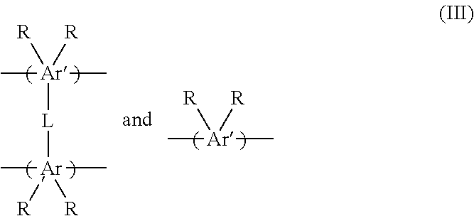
[L]([Ar]([R])([R])(C)C)[Ar](C)(C)([R])[R].[Ar]([R])([R])(C)C
